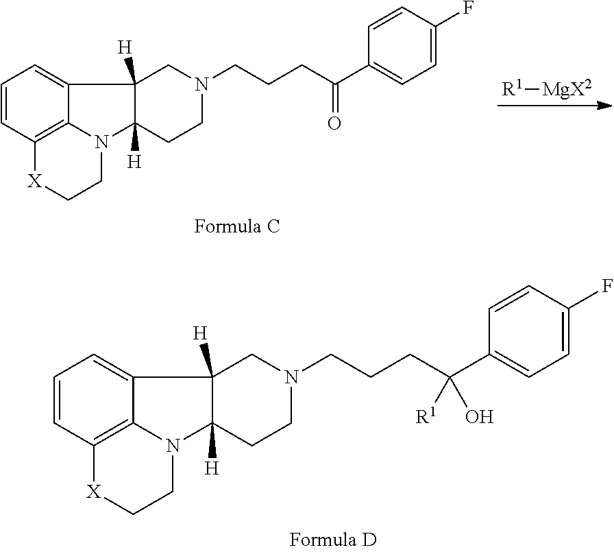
C1=CC2=C3C(=C1)C1([H])C([H])(N3CC[X]2)CCN(CCCC(C2=CC=C(F)C=C2)([R1])O)C1.[R1][MgX2].C1=CC2=C3C(=C1)C1([H])C([H])(N3CC[X]2)CCN(CCCC(C2=CC=C(F)C=C2)=O)C1
